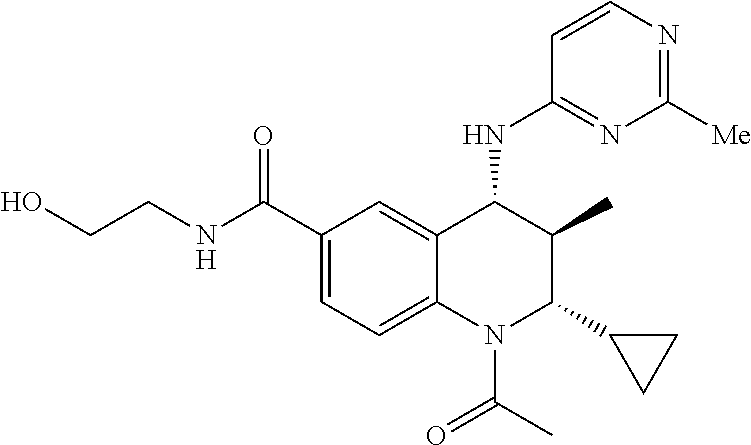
C1(C(=O)NCCO)=CC=C2C(=C1)C(NC1=NC([Me])=NC=C1)C(C)C(C1CC1)N2C(C)=O
